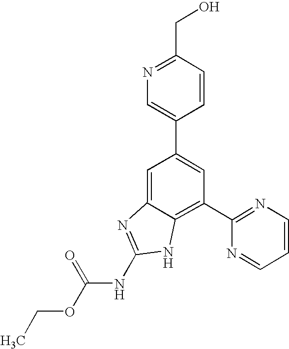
CCOC(NC1=NC2=CC(C3=CN=C(CO)C=C3)=CC(C3=NC=CC=N3)=C2N1)=O
